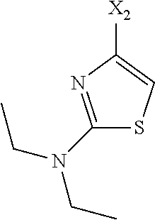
C1([X2])=CSC(N(CC)CC)=N1
